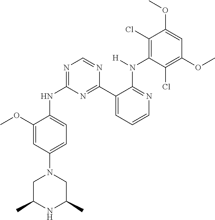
C1(OC)=CC(N2CC(C)NC(C)C2)=CC=C1NC1=NC=NC(C2=CC=CN=C2N(C2=C(Cl)C(OC)=CC(OC)=C2Cl)[H])=N1
